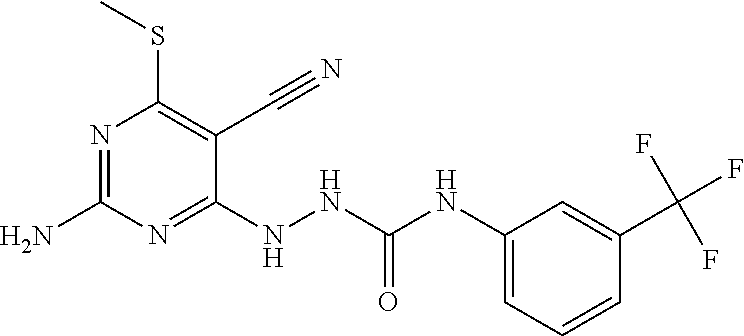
C1(NNC(NC2=CC=CC(C(F)(F)F)=C2)=O)=NC(N)=NC(SC)=C1C#N
